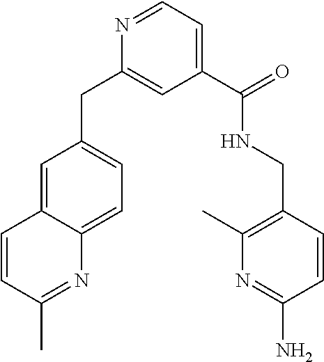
C1=C2C(=CC=C1CC1=CC(C(=O)NCC3=C(C)N=C(N)C=C3)=CC=N1)N=C(C)C=C2
